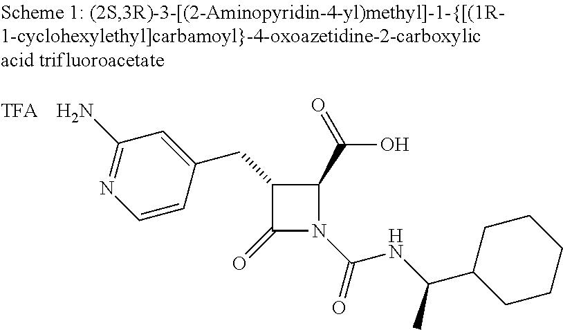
C1(=O)N(C(NC(C2CCCCC2)C)=O)C(C(O)=O)C1CC1=CC(N)=NC=C1.[TFA]
